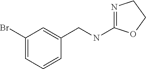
N1=C(NCC2=CC(Br)=CC=C2)OCC1
